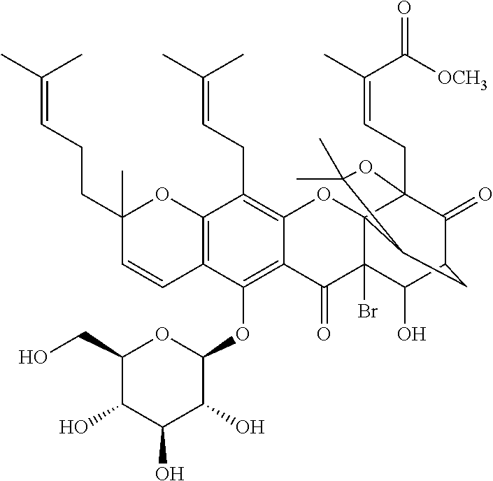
C1(O)C(CO)OC(OC2=C3C(=C(CC=C(C)C)C4=C2C=CC(C)(CCC=C(C)C)O4)OC24C(Br)(C3=O)C(O)C3C(=O)C2(CC=C(C)C(=O)[OCH3])OC(C)(C)C4C3)C(O)C1O
